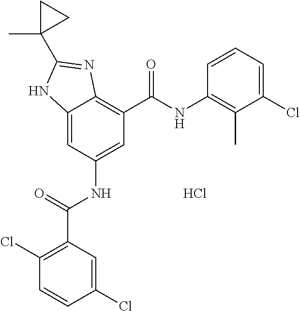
C12=CC(NC(C3=C(Cl)C=CC(Cl)=C3)=O)=CC(C(NC3=C(C)C(Cl)=CC=C3)=O)=C1N=C(C1(C)CC1)N2.Cl
